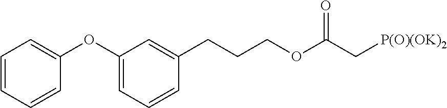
C1=CC=CC(OC2=CC=CC(CCCOC(C[P(O)(OK)2])=O)=C2)=C1
